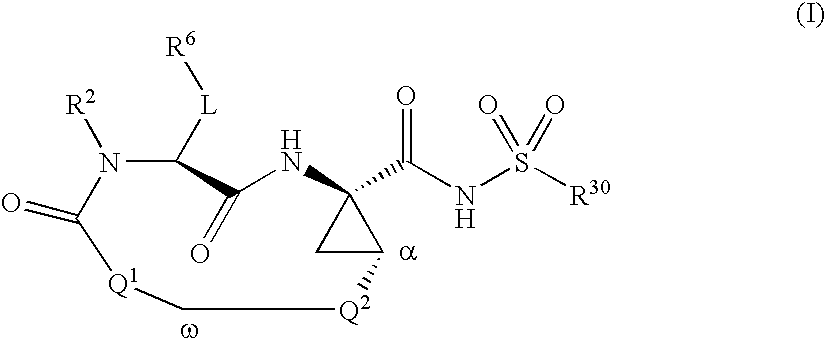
C1(=O)NC2(C(NS([R30])(=O)=O)=O)CC2[Q2]C[Q1]C(=O)N([R2])C1[L][R6]
